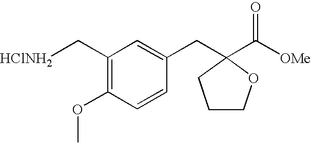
C1(C[HClNH2])=C(OC)C=CC(CC2(C([OMe])=O)CCCO2)=C1
